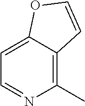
C1(C)=C2C(=CC=N1)OC=C2
